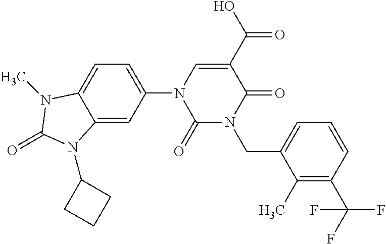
C1(=O)N(CC2=CC=CC(C(F)(F)F)=C2C)C(=O)C(C(O)=O)=CN1C1=CC=C2C(=C1)N(C1CCC1)C(=O)N2C
